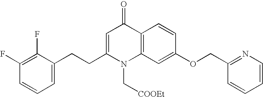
C12=C(C=C(OCC3=NC=CC=C3)C=C1)N(C[COOEt])C(CCC1=CC=CC(F)=C1F)=CC2=O
